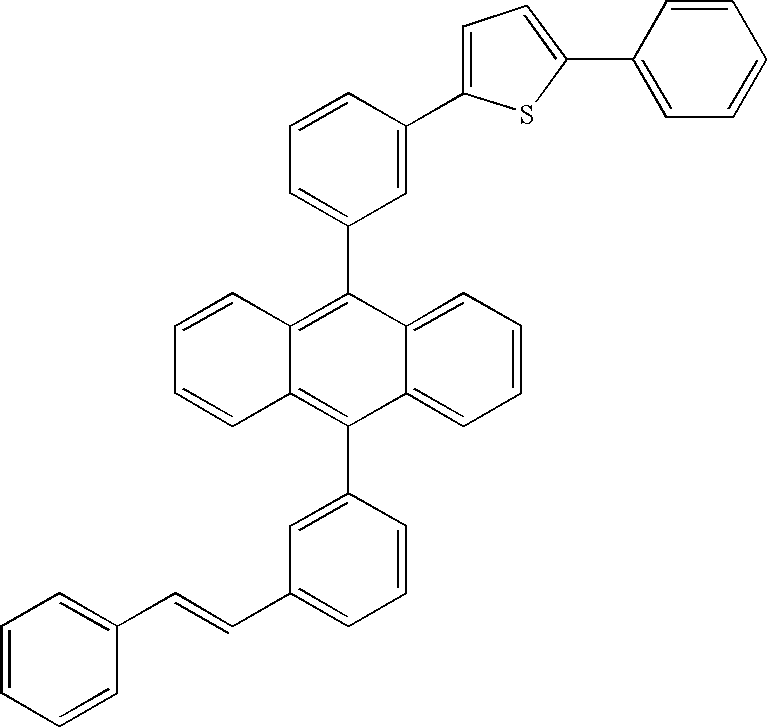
C1=C(C2=C3C(=C(C4=CC(C=CC5=CC=CC=C5)=CC=C4)C4=CC=CC=C24)C=CC=C3)C=C(C2=CC=C(C3=CC=CC=C3)S2)C=C1
